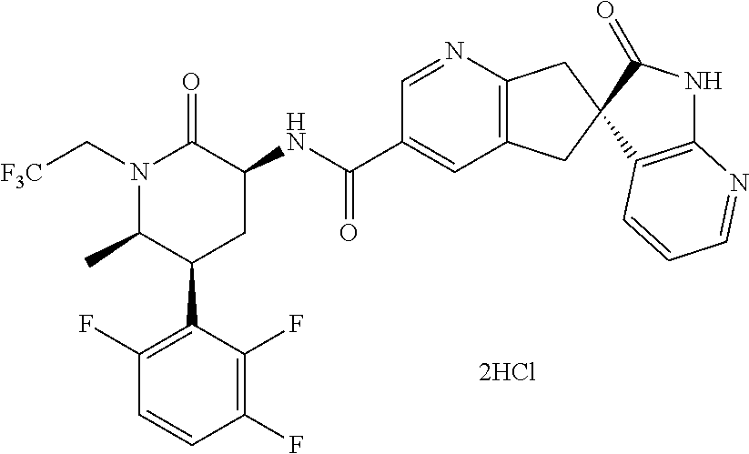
N1(C[F3C])C(C)C(C2=C(F)C=CC(F)=C2F)CC(NC(=O)C2=CC3=C(N=C2)CC2(C3)C3=C(NC2=O)N=CC=C3)C1=O
